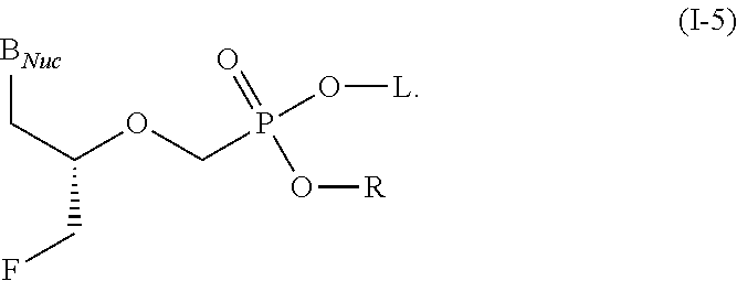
[BNuc]CC(CF)OCP(O[L])(=O)O[R]
